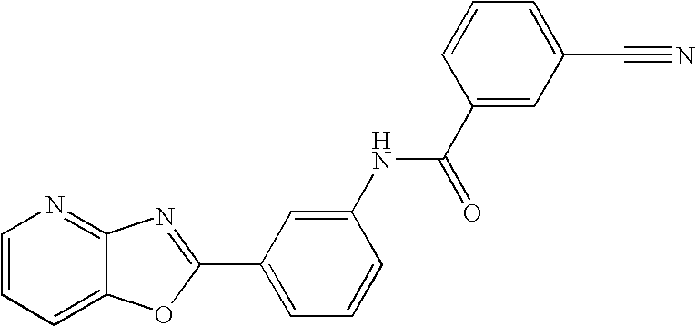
C1=CC=C2C(=N1)N=C(C1=CC=CC(NC(C3=CC(C#N)=CC=C3)=O)=C1)O2
